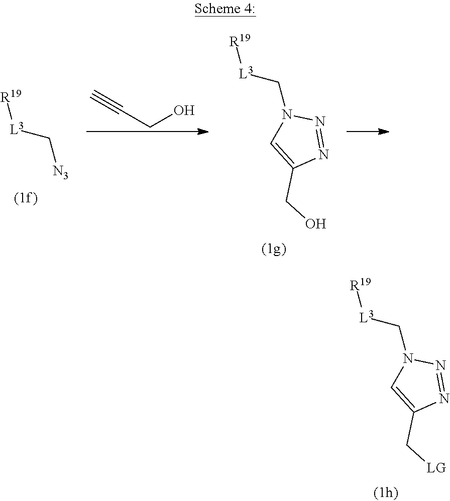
[L3](CN1C=C(C[LG])N=N1)[R19].C(CO)#C.[L3](C[N3])[R19].[L3](CN1C=C(CO)N=N1)[R19]
